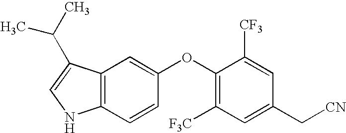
C12=C(C(C(C)C)=CN1)C=C(OC1=C([F3C])C=C(C[CN])C=C1[CF3])C=C2
